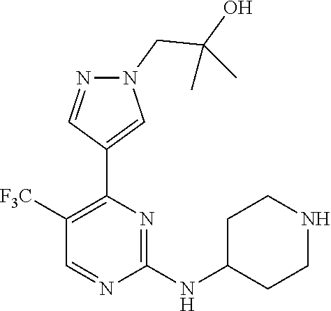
N1=CC([F3C])=C(C2=CN(CC(C)(O)C)N=C2)N=C1NC1CCNCC1
